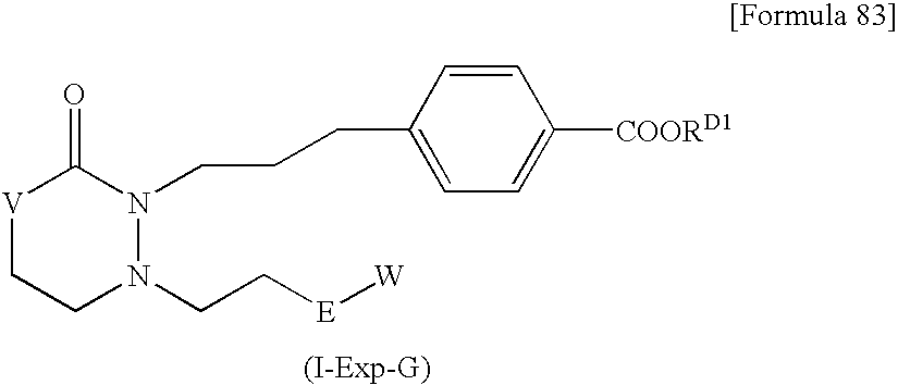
[V]1CCN(CC[E][W])N(CCCC2=CC=C([COORD1])C=C2)C1=O
